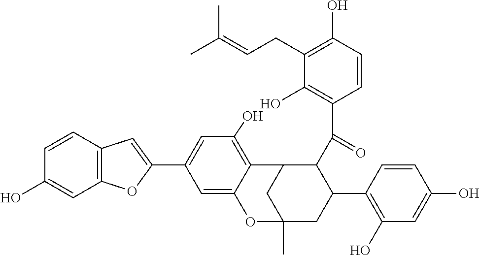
C12=C(OC(C3=CC(O)=C4C(=C3)OC3(C)CC4C(C(C4=C(O)C(CC=C(C)C)=C(O)C=C4)=O)C(C4=C(O)C=C(O)C=C4)C3)=C1)C=C(O)C=C2
